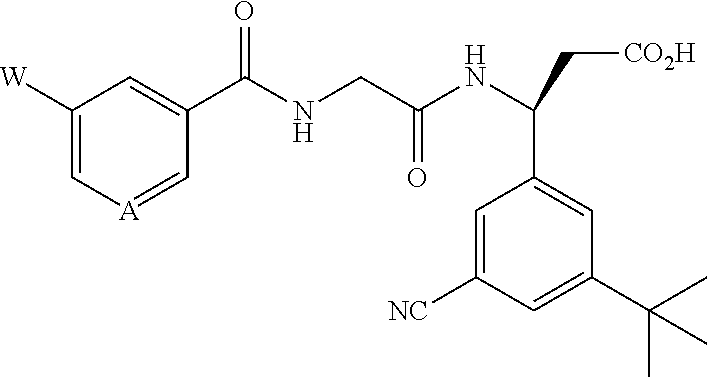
C1([W])=C[A]=CC(C(NCC(NC(C[CO2H])C2=CC(C(C)(C)C)=CC([CN])=C2)=O)=O)=C1
